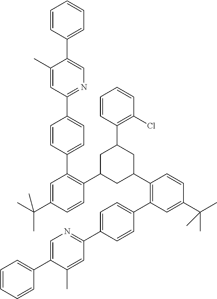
C1(C)=CC(C2=CC=C(C3=C(C4CC(C5=C(C6=CC=C(C7=NC=C(C8=CC=CC=C8)C(C)=C7)C=C6)C=C(C(C)(C)C)C=C5)CC(C5=C(Cl)C=CC=C5)C4)C=CC(C(C)(C)C)=C3)C=C2)=NC=C1C1=CC=CC=C1
